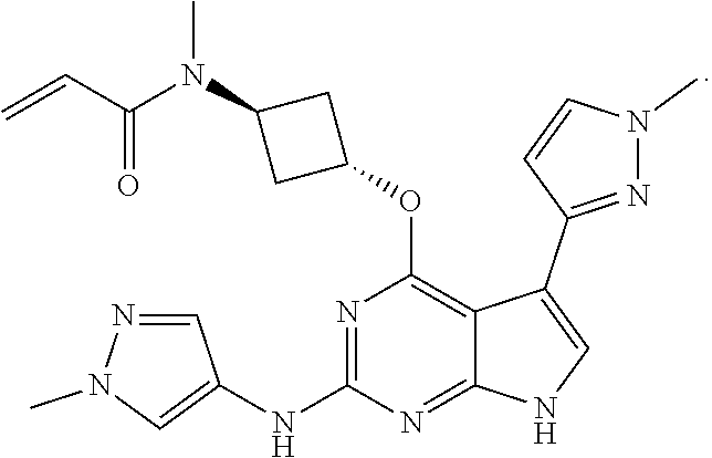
N1=C(NC2=CN(C)N=C2)N=C2C(=C1OC1CC(N(C(C=C)=O)C)C1)C(C1=NN(C)C=C1)=CN2
